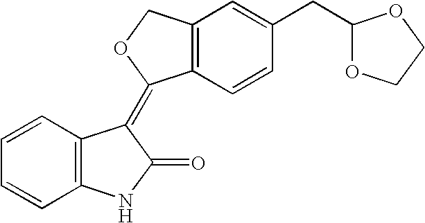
C1=CC=CC2=C1C(=C1C3=C(CO1)C=C(CC1OCCO1)C=C3)C(=O)N2
